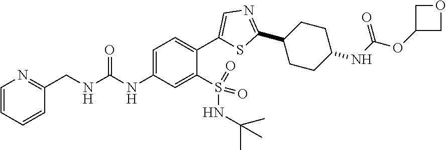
C1=C(NC(=O)NCC2=NC=CC=C2)C=C(S(=O)(=O)NC(C)(C)C)C(C2=CN=C(C3CCC(NC(OC4COC4)=O)CC3)S2)=C1
